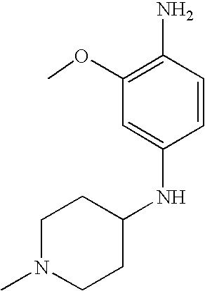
N(C1=CC(OC)=C(N)C=C1)C1CCN(C)CC1
